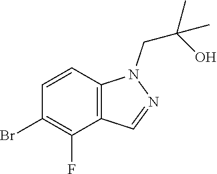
C1=CC(Br)=C(F)C2=C1N(CC(C)(O)C)N=C2
